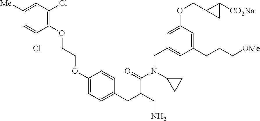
C1(OCCOC2=C(Cl)C=C([Me])C=C2Cl)=CC=C(CC(CN)C(=O)N(C2CC2)CC2=CC(CCC[OMe])=CC(OCC3CC3[CO2Na])=C2)C=C1
